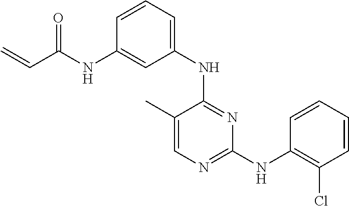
C1(NC2=NC(NC3=C(Cl)C=CC=C3)=NC=C2C)=CC=CC(NC(C=C)=O)=C1
